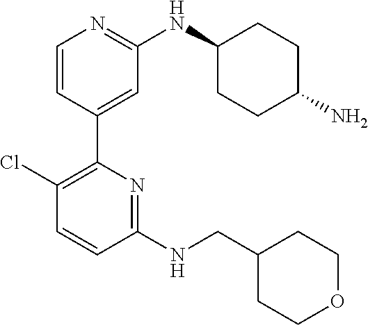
C1(C2=C(Cl)C=CC(NCC3CCOCC3)=N2)=CC(NC2CCC(N)CC2)=NC=C1
